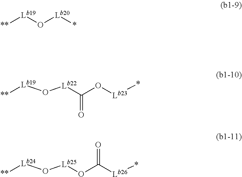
[**][Lb19]O[Lb20]*.[**][Lb19]O[Lb22]C(O[Lb23]*)=O.[**][Lb24]O[Lb25]OC([Lb26]*)=O
